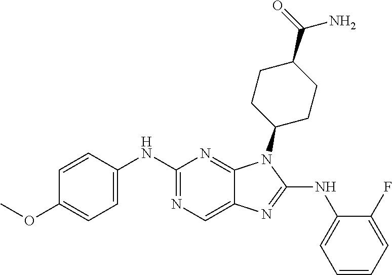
N1=C(NC2=CC=C(OC)C=C2)N=C2C(=C1)N=C(NC1=CC=CC=C1F)N2C1CCC(C(=O)N)CC1
